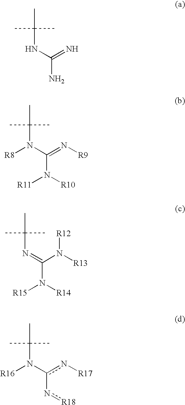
N(C(C)(C)C)C(N)=N.N(C(C)(C)C)(C(N([R10])[R11])=N[R9])[R8].N(C(C)(C)C)=C(N([R14])[R15])N([R13])[R12].N(C(C)(C)C)(c(-n[R18])n[R17])[R16]
